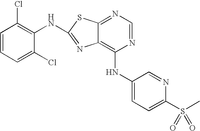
C1=CC=C(Cl)C(NC2=NC3=C(NC4=CC=C(S(C)(=O)=O)N=C4)N=CN=C3S2)=C1Cl
